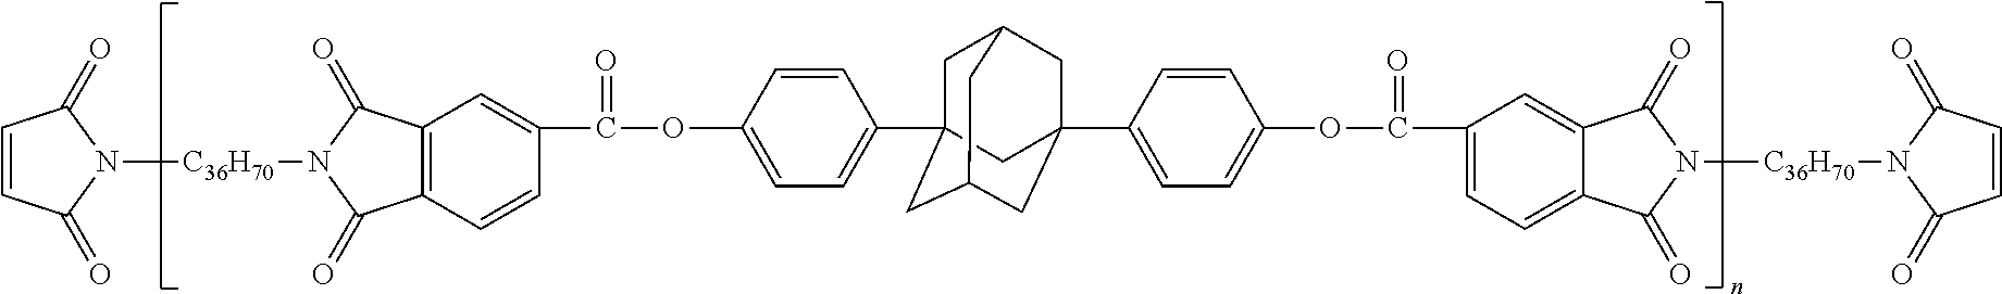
C1=CC(=O)N([C36H70]N2C(=O)C3=C(C2=O)C=C(C(OC2=CC=C(C45CC6CC(C7=CC=C(OC(=O)C8=CC=C9C(=C8)C(=O)N([C36H70]N8C(=O)C=CC8=O)C9=O)C=C7)(CC(C4)C6)C5)C=C2)=O)C=C3)C1=O
